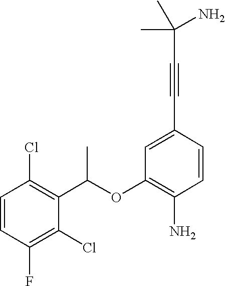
C1=CC(Cl)=C(C(OC2=C(N)C=CC(C#CC(C)(N)C)=C2)C)C(Cl)=C1F
